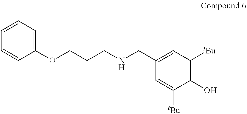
C1=CC=C(OCCCNCC2=CC([tBu])=C(O)C([tBu])=C2)C=C1
